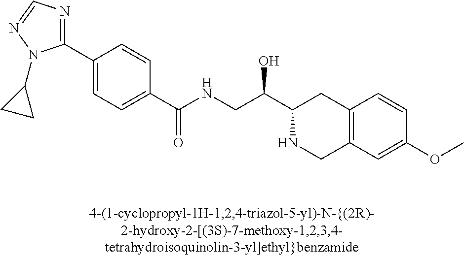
C1(C2=CC=C(C(NCC(C3NCC4=C(C3)C=CC(OC)=C4)O)=O)C=C2)=NC=NN1C1CC1
